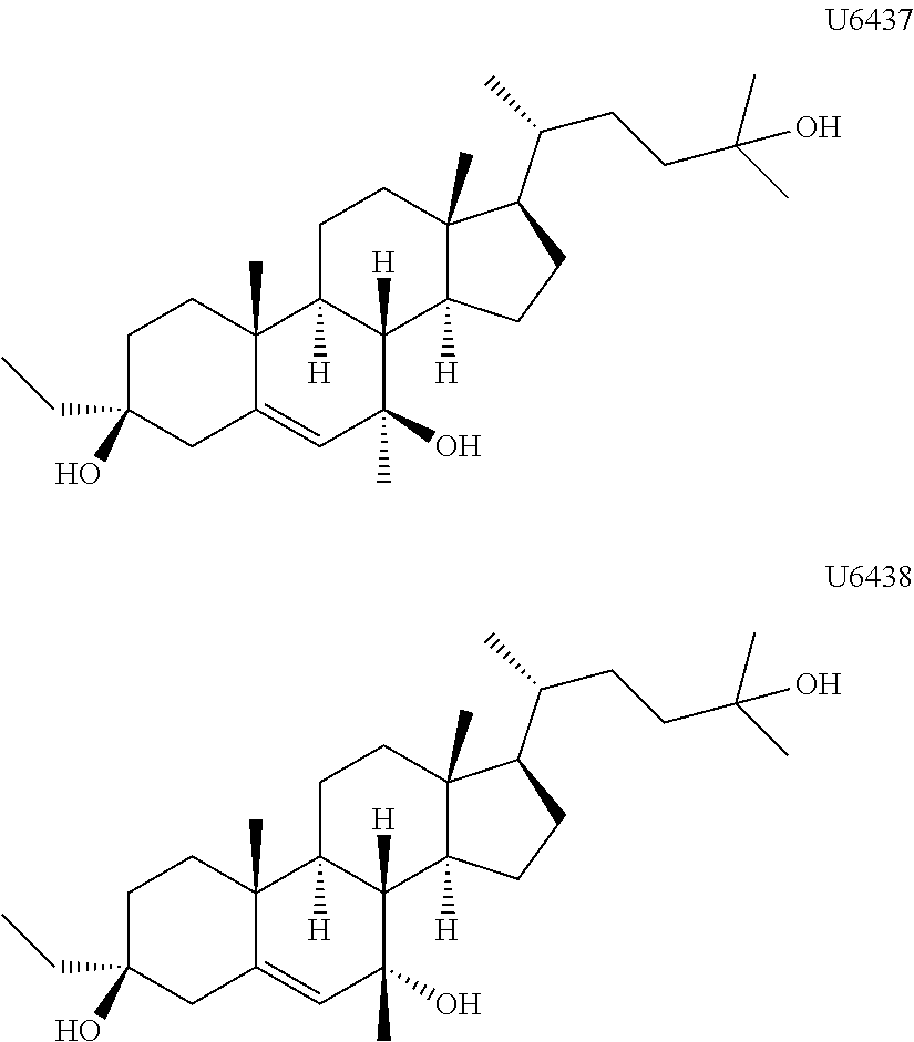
C1CC(O)(CC)CC2=CC(C)(O)C3([H])C([H])(C12C)CCC1(C)C3([H])CCC1C(CCC(C)(C)O)C.C1CC(O)(CC)CC2=CC(C)(O)C3([H])C([H])(C12C)CCC1(C)C3([H])CCC1C(CCC(C)(C)O)C
